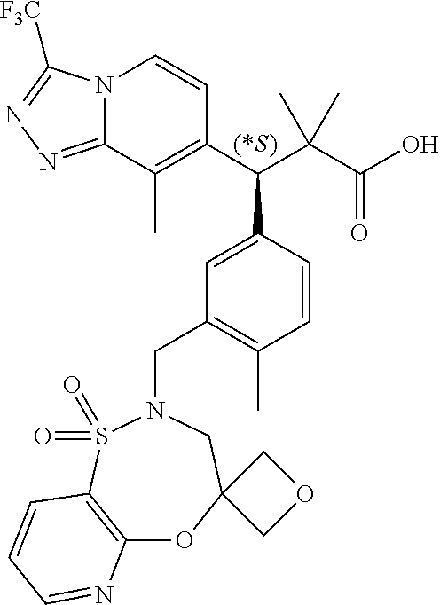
C1(C(C(C(O)=O)(C)C)C2=CC(CN3CC4(OC5=C(S3(=O)=O)C=CC=N5)COC4)=C(C)C=C2)=C(C)C2=NN=C([F3C])N2C=C1
